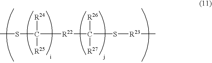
CSC([R24])([R25])[R22]C([R26])([R27])S[R23]C
